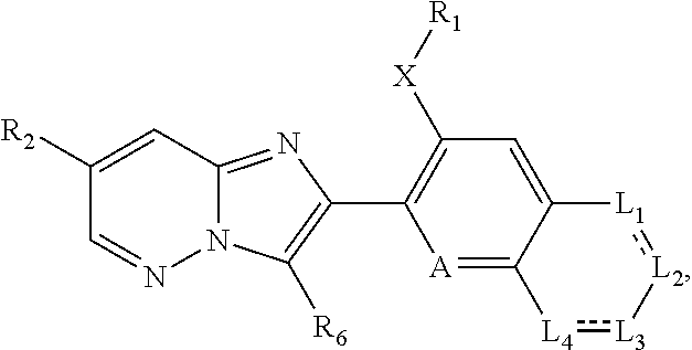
C1([R2])=CC2=NC(C3=C([X][R1])C=C4C(=[A]3)[L4]:[L3][L2]:[L1]4)=C([R6])N2N=C1
